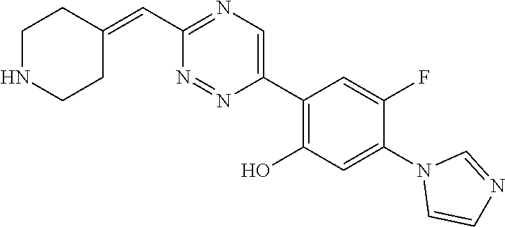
C(C1=NC=C(C2=C(O)C=C(N3C=CN=C3)C(F)=C2)N=N1)=C1CCNCC1
